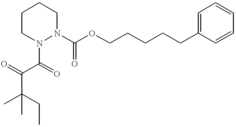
CC(CC)(C)C(=O)C(=O)N1N(C(OCCCCCC2=CC=CC=C2)=O)CCCC1
